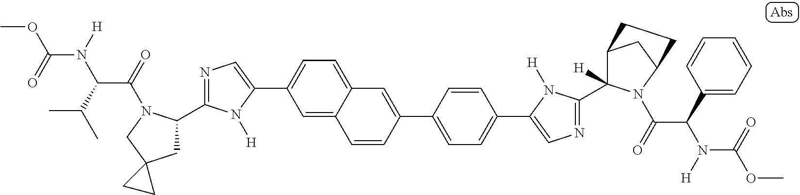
C1(C2CC3(CN2C(=O)C(C(C)C)N([H])C(=O)OC)CC3)=NC=C(C2=CC=C3C(=C2)C=CC(C2=CC=C(C4=CN=C(C5([H])C6CC(N5C(=O)C(C5=CC=CC=C5)N([H])C(=O)OC)CC6)N4[H])C=C2)=C3)N1[H]
